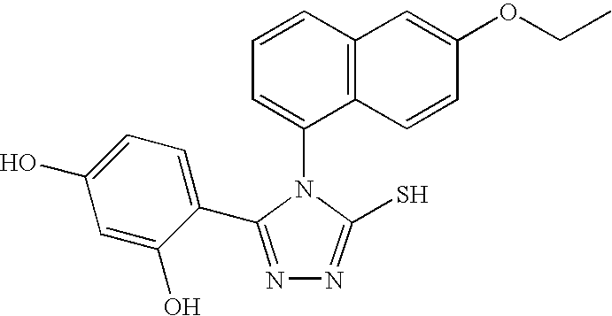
C1(N2C(S)=NN=C2C2=CC=C(O)C=C2O)=CC=CC2=C1C=CC(OCC)=C2
